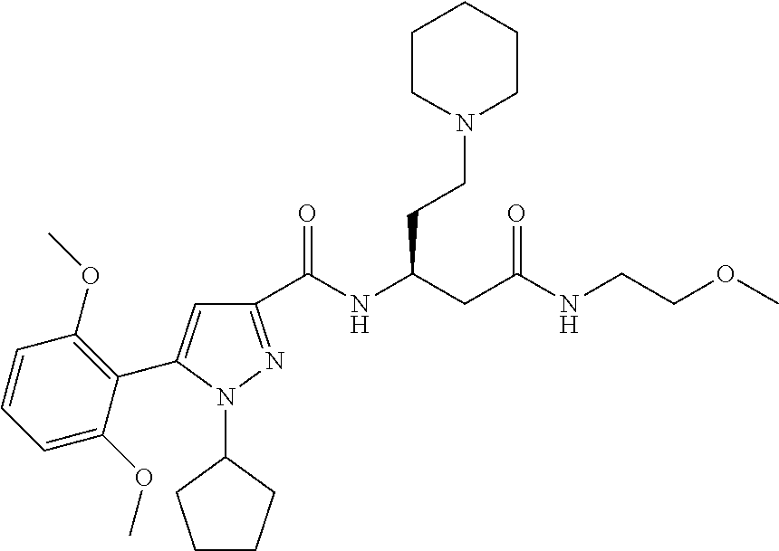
C1(C(NC(CC(NCCOC)=O)CCN2CCCCC2)=O)=NN(C2CCCC2)C(C2=C(OC)C=CC=C2OC)=C1
